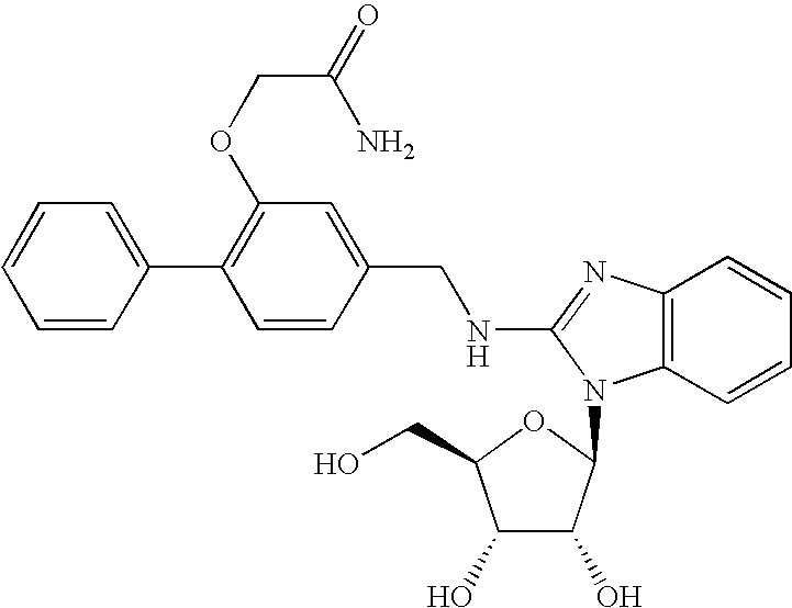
C1=C(C2=C(OCC(=O)N)C=C(CNC3=NC4=C(C=CC=C4)N3C3C(O)C(O)C(CO)O3)C=C2)C=CC=C1
